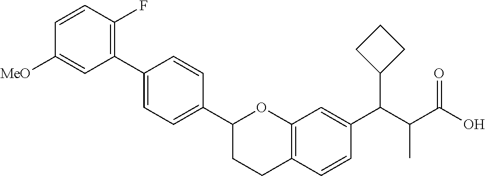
C1=CC(F)=C(C2=CC=C(C3CCC4=C(O3)C=C(C(C(C(=O)O)C)C3CCC3)C=C4)C=C2)C=C1[MeO]
